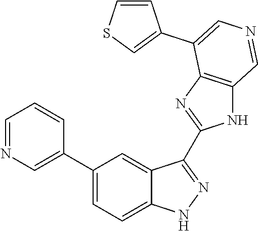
C1(C2=CN=CC=C2)=CC=C2C(=C1)C(C1=NC3=C(N1)C=NC=C3C1=CSC=C1)=NN2
